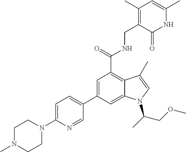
N1C(C)=CC(C)=C(CNC(C2=C3C(=CC(C4=CC=C(N5CCN(C)CC5)N=C4)=C2)N(C(C)COC)C=C3C)=O)C1=O
